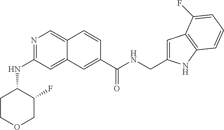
N1=C(NC2CCOCC2F)C=C2C(=C1)C=CC(C(NCC1=CC3=C(N1)C=CC=C3F)=O)=C2
